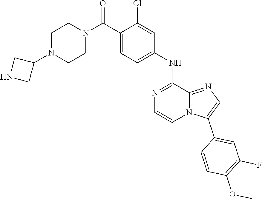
C1N(C2CNC2)CCN(C(C2=CC=C(NC3=NC=CN4C3=NC=C4C3=CC(F)=C(OC)C=C3)C=C2Cl)=O)C1
